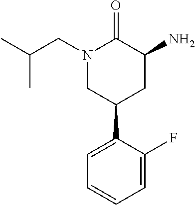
N1(CC(C)C)CC(C2=CC=CC=C2F)CC(N)C1=O
